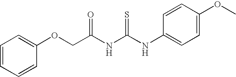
C1=CC=CC(OCC(NC(NC2=CC=C(OC)C=C2)=S)=O)=C1
